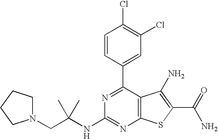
C1(C2=CC(Cl)=C(Cl)C=C2)=NC(NC(CN2CCCC2)(C)C)=NC2=C1C(N)=C(C(N)=O)S2
